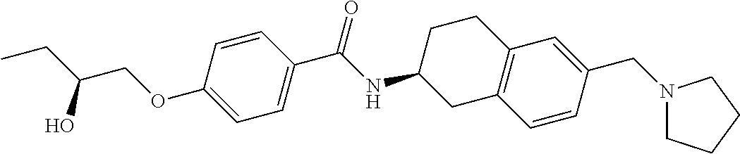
C1=CC(C(NC2CC3=C(CC2)C=C(CN2CCCC2)C=C3)=O)=CC=C1OCC(CC)O
